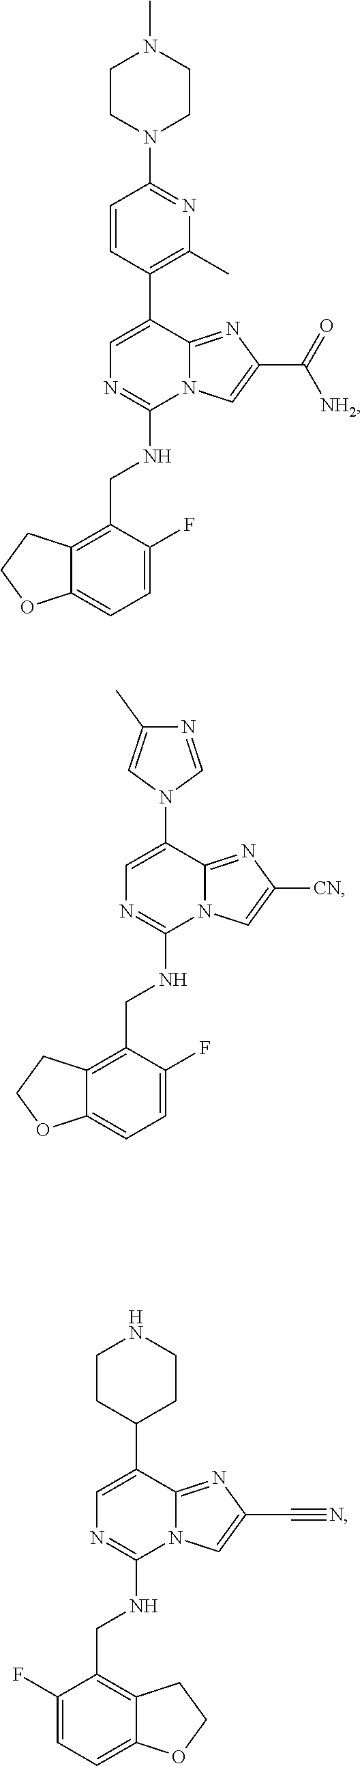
C1=C(C2=C(C)N=C(N3CCN(C)CC3)C=C2)C2=NC(C([NH2])=O)=CN2C(NCC2=C3C(=CC=C2F)OCC3)=N1.C1=C(N2C=NC(C)=C2)C2=NC([CN])=CN2C(NCC2=C3C(=CC=C2F)OCC3)=N1.C1(F)=CC=C2C(=C1CNC1=NC=C(C3CCNCC3)C3=NC(C#N)=CN13)CCO2
